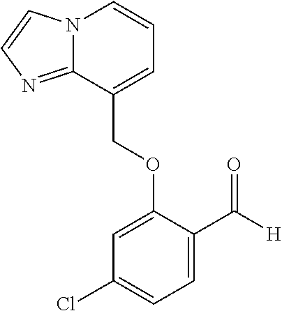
N12C(=NC=C1)C(COC1=CC(Cl)=CC=C1C([H])=O)=CC=C2
